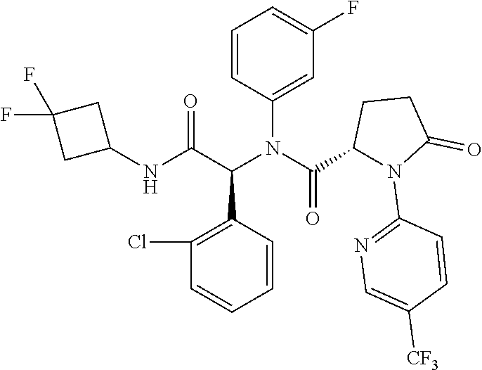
C1(Cl)=C(C(C(NC2CC(F)(F)C2)=O)N(C2=CC(F)=CC=C2)C(C2N(C3=NC=C([CF3])C=C3)C(=O)CC2)=O)C=CC=C1
